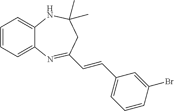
C12=CC=CC=C1N=C(C=CC1=CC=CC(Br)=C1)CC(C)(C)N2
